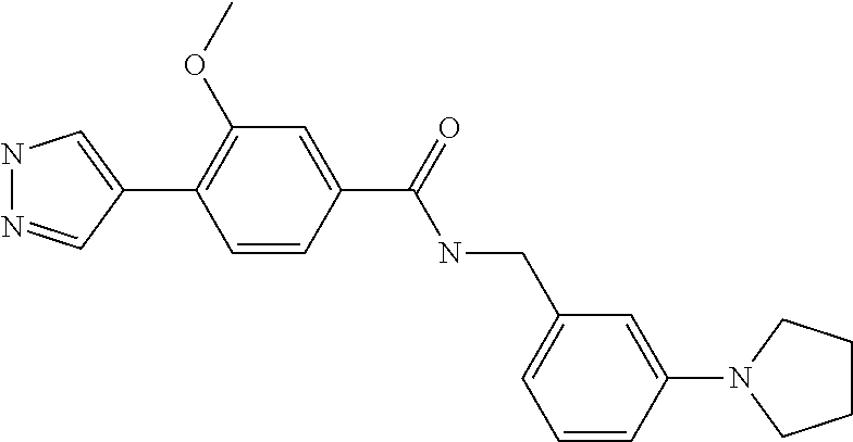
N1N=CC(C2=C(OC)C=C(C(NCC3=CC=CC(N4CCCC4)=C3)=O)C=C2)=C1
